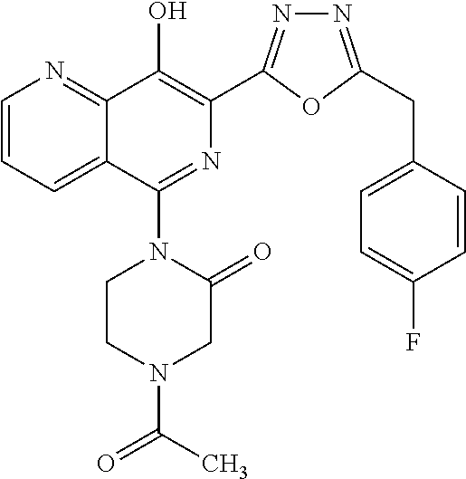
C1=CC=C2C(=N1)C(O)=C(C1=NN=C(CC3=CC=C(F)C=C3)O1)N=C2N1CCN(C(=O)C)CC1=O
